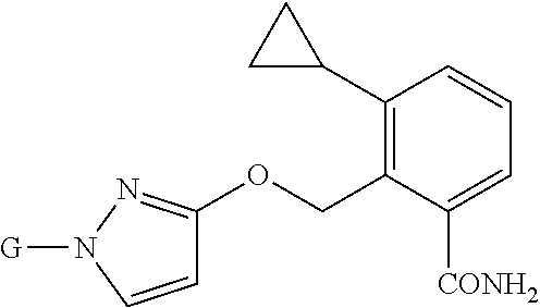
C1(C2CC2)=C(COC2=NN([G])C=C2)C([CONH2])=CC=C1
